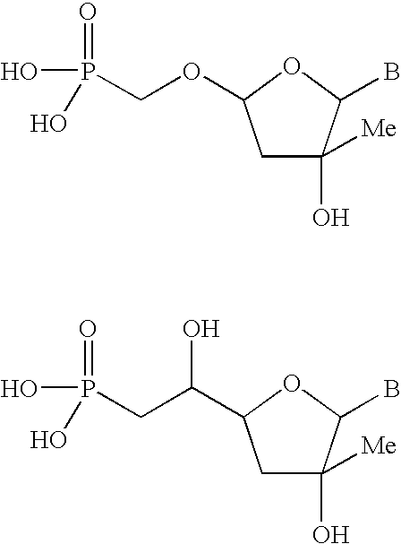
C1C(O)([Me])C(B)OC1OCP(O)(=O)O.C1C(O)([Me])C(B)OC1C(CP(O)(=O)O)O
